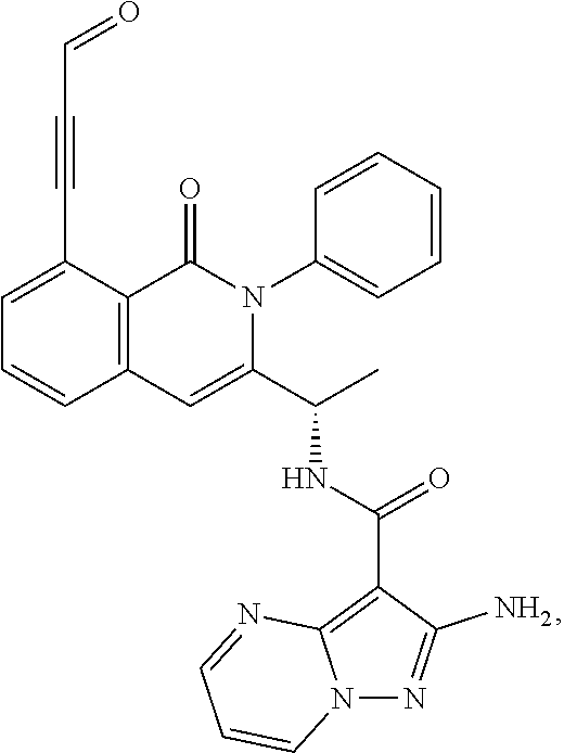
C1=C(C#CC=O)C2=C(C=C1)C=C(C(C)NC(=O)C1=C3N(N=C1N)C=CC=N3)N(C1=CC=CC=C1)C2=O
